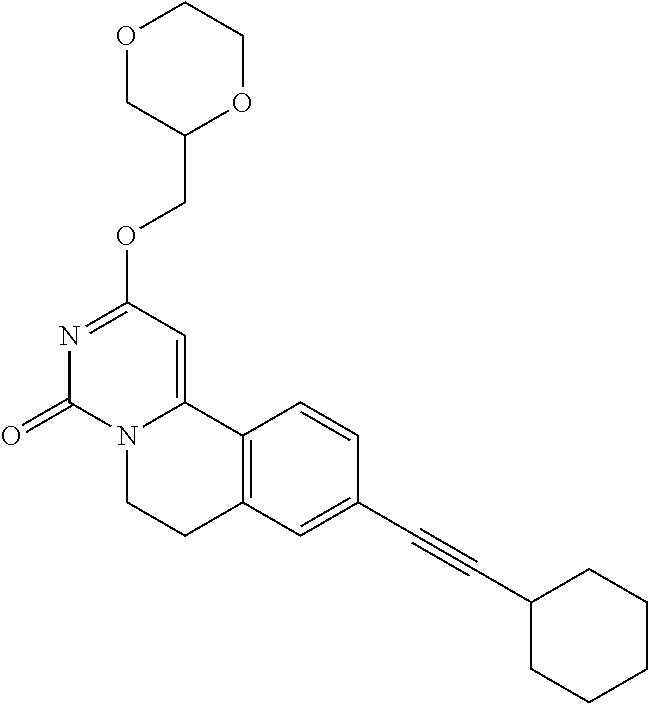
O1CC(COC2=NC(=O)N3C(=C2)C2=C(CC3)C=C(C#CC3CCCCC3)C=C2)OCC1
